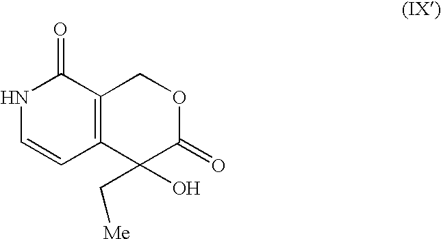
C1=CC2=C(C(=O)N1)COC(=O)C2(C[Me])O
